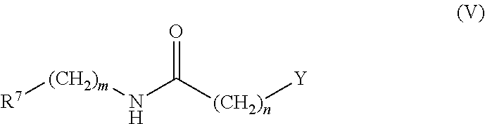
[R7][(CH2)m]NC([(CH2)n][Y])=O
